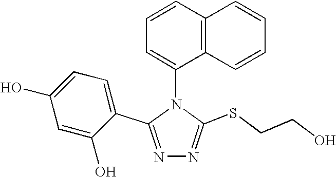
N1=C(C2=CC=C(O)C=C2O)N(C2=CC=CC3=C2C=CC=C3)C(SCCO)=N1
